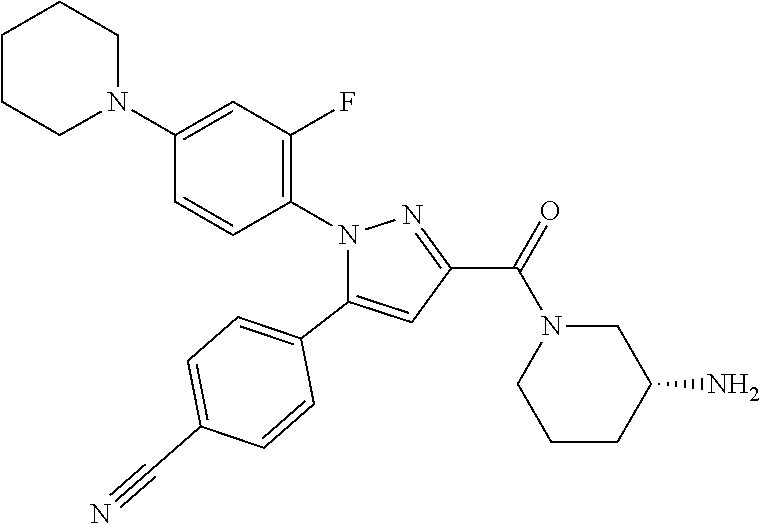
C1(N2CCCCC2)=CC(F)=C(N2C(C3=CC=C(C#N)C=C3)=CC(C(=O)N3CCCC(N)C3)=N2)C=C1
